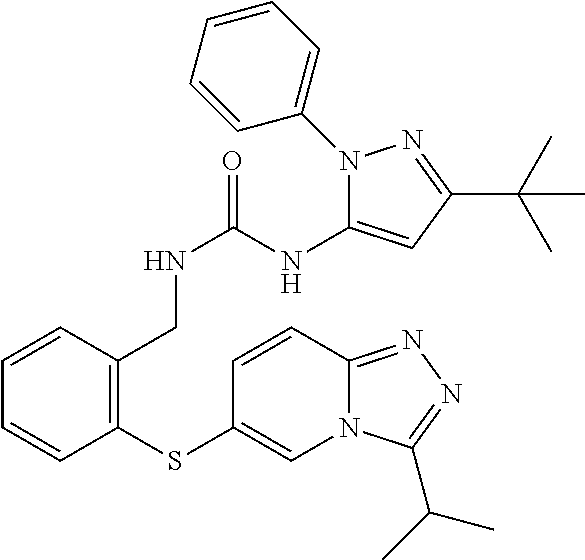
C1=CC(SC2=CN3C(=NN=C3C(C)C)C=C2)=C(CNC(=O)NC2=CC(C(C)(C)C)=NN2C2=CC=CC=C2)C=C1
